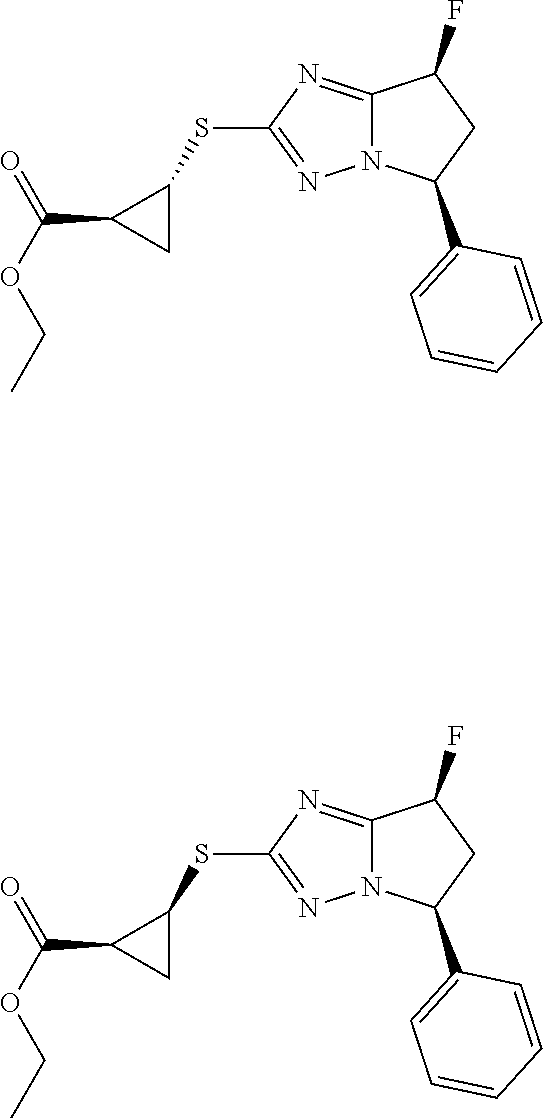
C12=NC(SC3C(C(OCC)=O)C3)=NN1C(C1=CC=CC=C1)CC2F.C12=NC(SC3C(C(OCC)=O)C3)=NN1C(C1=CC=CC=C1)CC2F
